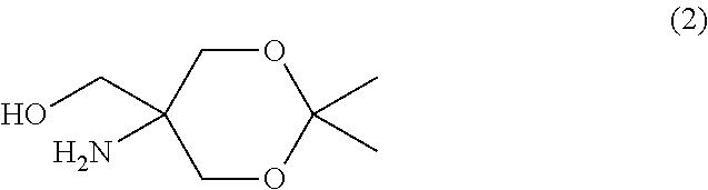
O1CC(CO)(N)COC1(C)C
